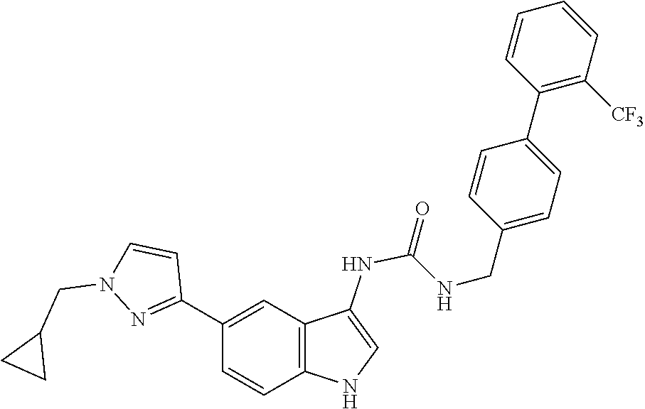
C1(CNC(=O)NC2=CNC3=C2C=C(C2=NN(CC4CC4)C=C2)C=C3)=CC=C(C2=C([CF3])C=CC=C2)C=C1
